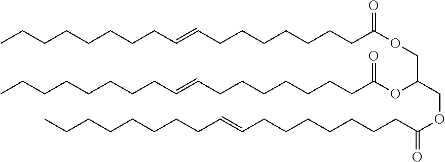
CCCCCCCCC=CCCCCCCCC(OCC(OC(CCCCCCCC=CCCCCCCCC)=O)COC(CCCCCCCC=CCCCCCCCC)=O)=O
